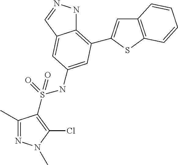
S(=O)(NC1=CC(C2=CC3=C(S2)C=CC=C3)=C2NN=CC2=C1)(=O)C1=C(Cl)N(C)N=C1C
